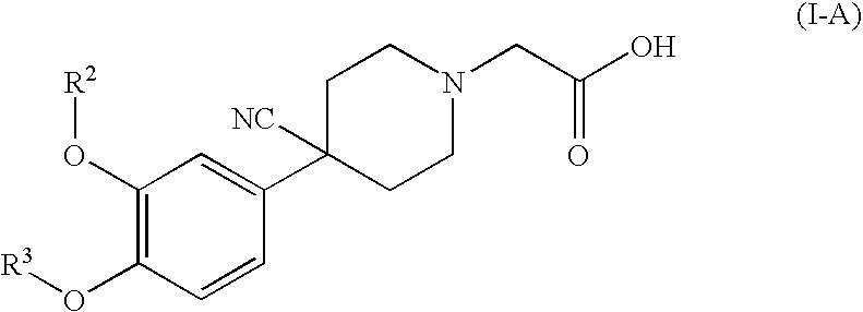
C1(O[R2])=C(O[R3])C=CC(C2([NC])CCN(CC(O)=O)CC2)=C1
